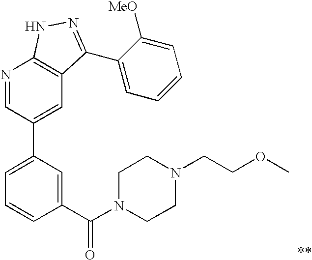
N1=CC(C2=CC=CC(C(N3CCN(CCOC)CC3)=O)=C2)=CC2=C1NN=C2C1=CC=CC=C1[MeO]
